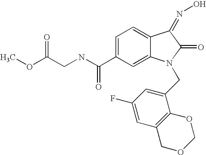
C1=C(C(NCC(OC)=O)=O)C=C2C(=C1)C(=NO)C(=O)N2CC1=CC(F)=CC2=C1OCOC2
